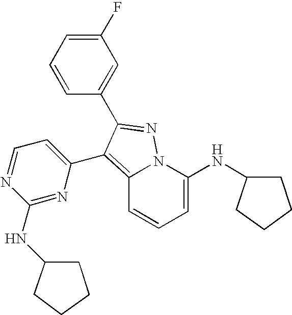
C1=C(NC2CCCC2)N2C(=C(C3=CC=NC(NC4CCCC4)=N3)C(C3=CC(F)=CC=C3)=N2)C=C1
